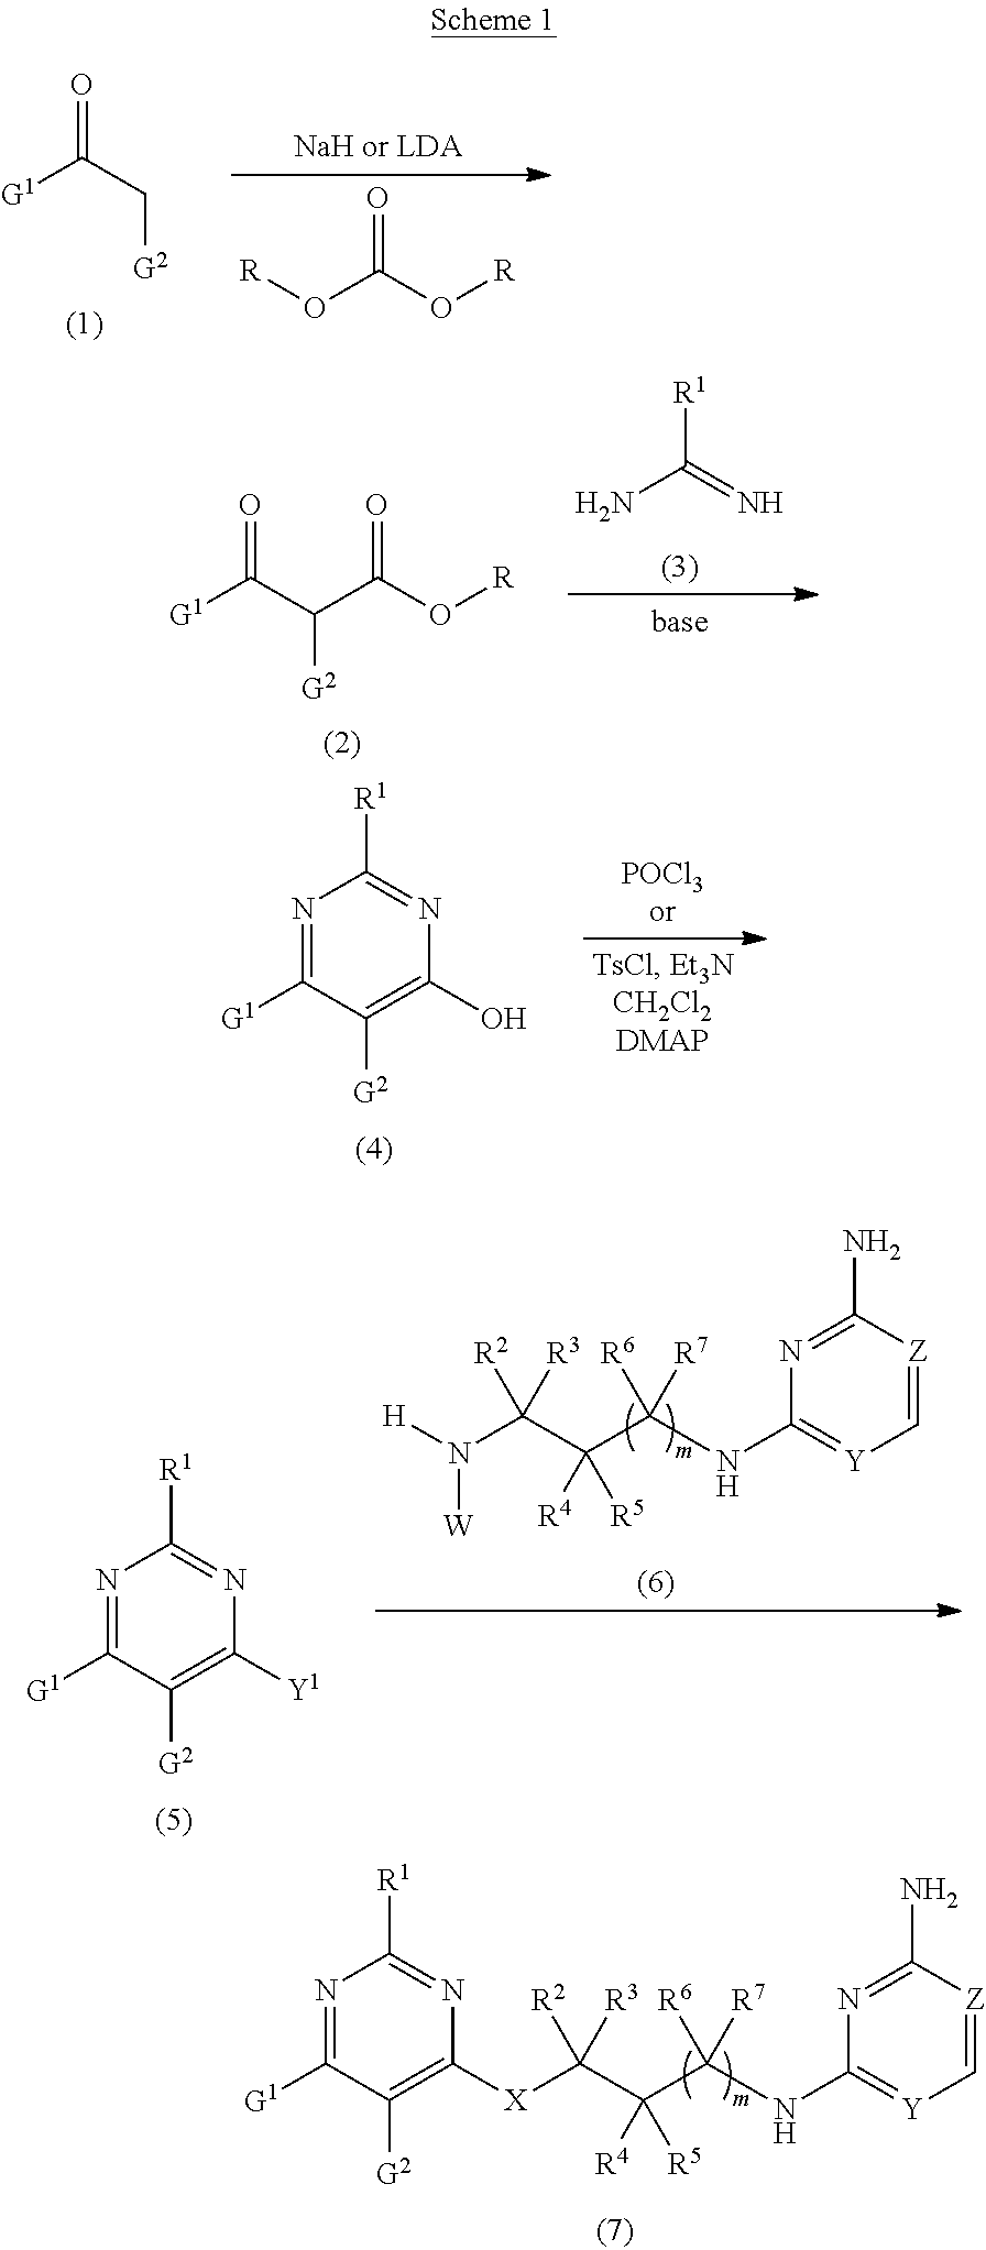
C1([X]C(C(C(NC2=[Y]C=[Z]C(N)=N2)([R6])[R7])([R5])[R4])([R2])[R3])=C([G2])C([G1])=NC([R1])=N1.[G1]C(C[G2])=O.[R]OC(O[R])=O.[G1]C(C([G2])C(O[R])=O)=O.NC(=N)[R1].N1=C([G1])C([G2])=C(O)N=C1[R1].N1=C([G1])C([G2])=C([Y1])N=C1[R1].[H]N(C(C(C(NC1=[Y]C=[Z]C(N)=N1)([R6])[R7])([R5])[R4])([R2])[R3])[W]
